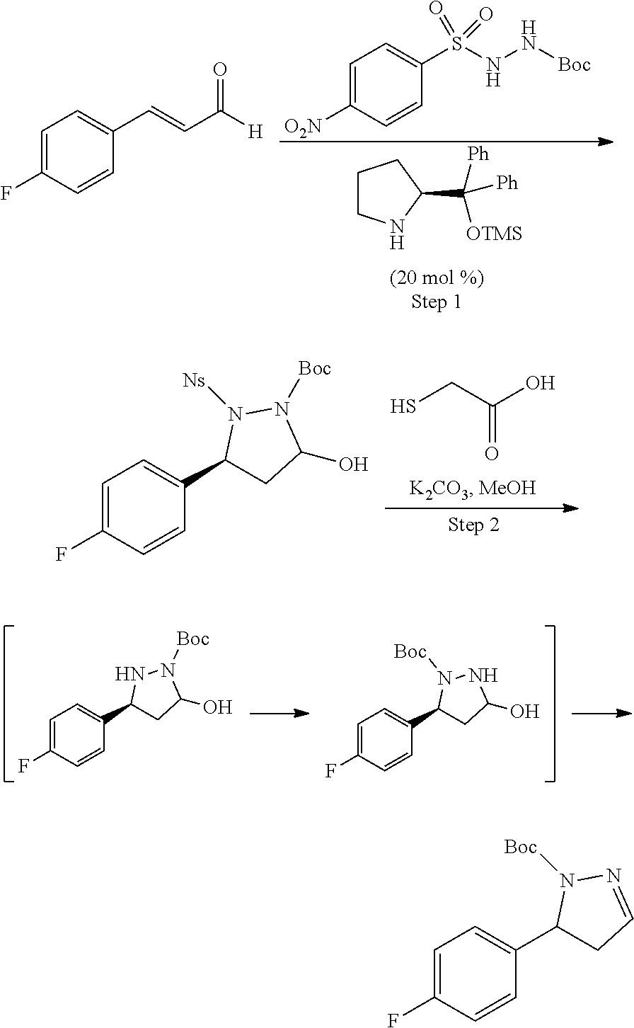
C1=C(F)C=CC(C2CC(O)N([Boc])N2)=C1.C1=C(F)C=CC(C2CC(O)NN2[Boc])=C1.C1=C(F)C=CC(C=CC([H])=O)=C1.C1=C([O2N])C=CC(S(NN[Boc])(=O)=O)=C1.C1CNC(C([Ph])([OTMS])[Ph])C1.C1=C(F)C=CC(C2CC(O)N([Boc])N2[Ns])=C1.SCC(O)=O.C1=C(F)C=CC(C2CC=NN2[Boc])=C1
